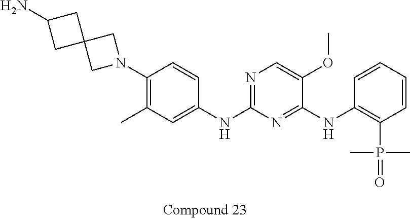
C1C2(CN(C3=C(C)C=C(NC4=NC=C(OC)C(NC5=C(P(=O)(C)C)C=CC=C5)=N4)C=C3)C2)CC1N
